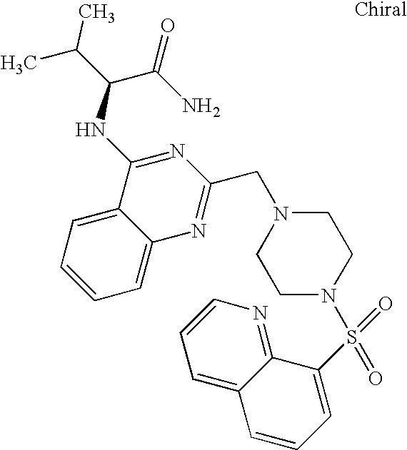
C1=C2C(=CC=C1)C(NC(C(C)C)C(N)=O)=NC(CN1CCN(S(C3=CC=CC4=CC=CN=C34)(=O)=O)CC1)=N2
